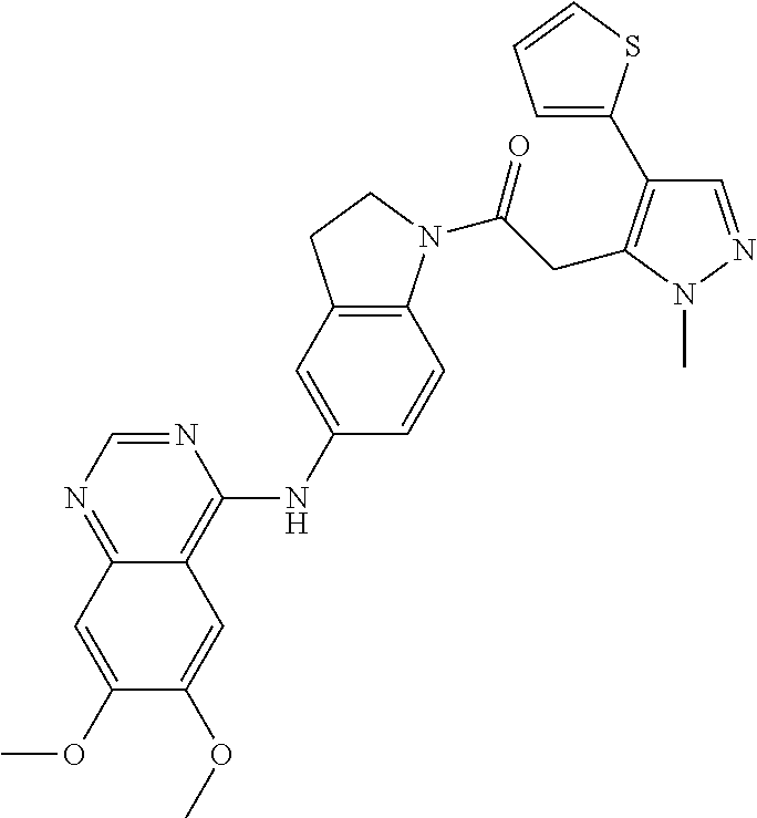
N1=CN=C2C(=C1NC1=CC3=C(C=C1)N(C(=O)CC1=C(C4=CC=CS4)C=NN1C)CC3)C=C(OC)C(OC)=C2
